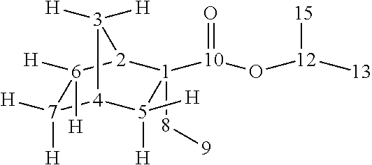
[1]1([10](O[12]([13])[15])=O)([8][9])[2]2[6]([H])([H])[7]([H])([H])[4]([5]1([H])[H])[3]2([H])[H]
